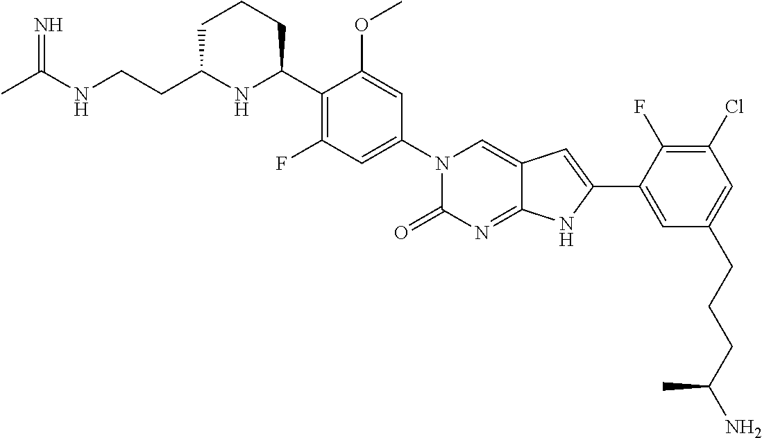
C1C(CCNC(C)=N)NC(C2=C(F)C=C(N3C(=O)N=C4C(=C3)C=C(C3=CC(CCCC(N)C)=CC(Cl)=C3F)N4)C=C2OC)CC1
